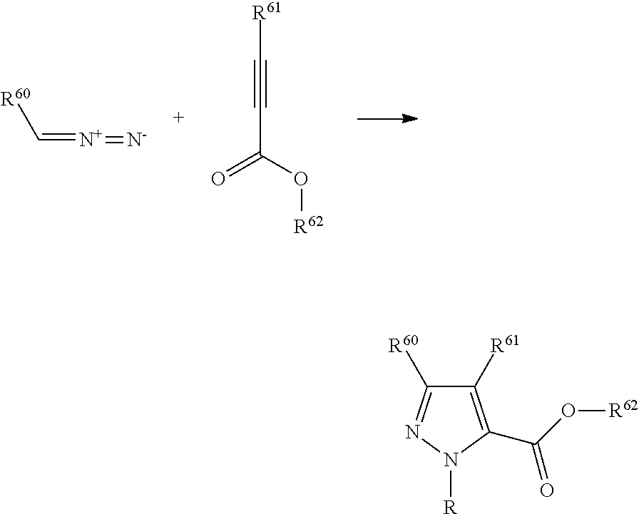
C(=[N+]=[N-])[R60].[R61]C#CC(=O)O[R62].C1([R61])=C(C(O[R62])=O)N([R])N=C1[R60]
